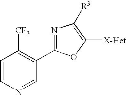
C1=CN=CC(C2=NC([R3])=C([X-Het])O2)=C1[CF3]
